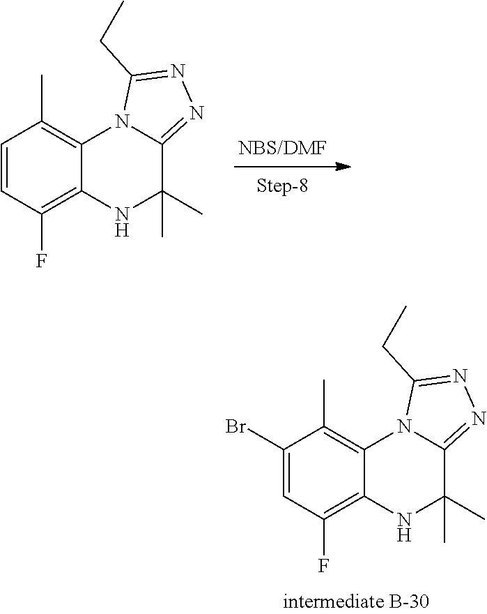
[NBS/DMF].C1=CC(F)=C2C(=C1C)N1C(=NN=C1CC)C(C)(C)N2.C1(Br)=CC(F)=C2C(=C1C)N1C(=NN=C1CC)C(C)(C)N2
